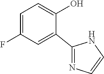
C1=C(F)C=C(C2=NC=CN2)C(O)=C1
